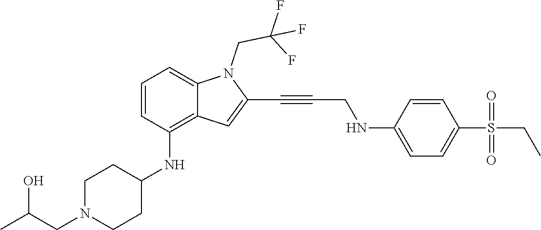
C(C#CC1=CC2=C(NC3CCN(CC(C)O)CC3)C=CC=C2N1CC(F)(F)F)NC1=CC=C(S(CC)(=O)=O)C=C1
